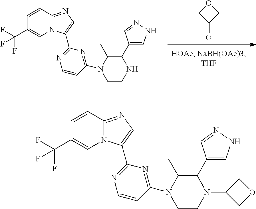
C1=CC2=NC=C(C3=NC=CC(N4CCNC(C5=CNN=C5)C4C)=N3)N2C=C1C(F)(F)F.C1(=O)COC1.C1=CC2=NC=C(C3=NC=CC(N4CCN(C5COC5)C(C5=CNN=C5)C4C)=N3)N2C=C1C(F)(F)F
